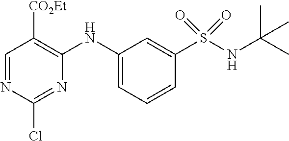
C1=NC(Cl)=NC(NC2=CC=CC(S(NC(C)(C)C)(=O)=O)=C2)=C1[CO2Et]
